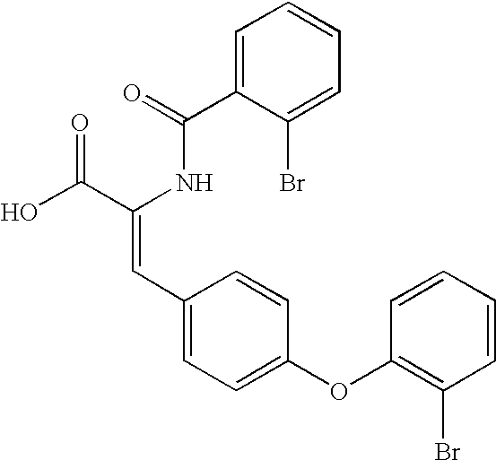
C1=C(C(=O)NC(C(O)=O)=CC2=CC=C(OC3=C(Br)C=CC=C3)C=C2)C(Br)=CC=C1
